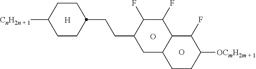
C1CC(CCC2CC3C(C(F)C2F)C(F)C([OCmH2m + 1])CC3)CCC1[CnH2n + 1].[H].O.O
